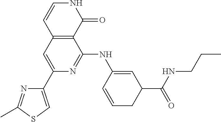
C1(C2=CC3=C(C(NC4=CC(C(NCCC)=O)CC=C4)=N2)C(=O)NC=C3)=CSC(C)=N1
